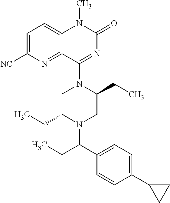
C1=C([NC])N=C2C(=C1)N(C)C(=O)N=C2N1C(CC)CN(C(C2=CC=C(C3CC3)C=C2)CC)C(CC)C1
